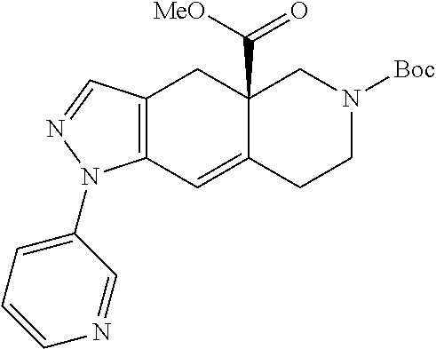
C12=C(C=C3C(C([MeO])=O)(C1)CN([Boc])CC3)N(C1=CC=CN=C1)N=C2
